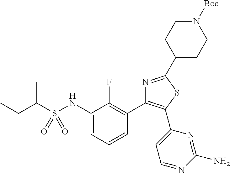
C(C)(CC)S(NC1=CC=CC(C2=C(C3=CC=NC(N)=N3)SC(C3CCN([Boc])CC3)=N2)=C1F)(=O)=O
